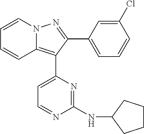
N12C(=C(C3=CC=NC(NC4CCCC4)=N3)C(C3=CC=CC(Cl)=C3)=N1)C=CC=C2
